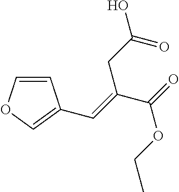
C1=COC=C1C=C(C(=O)OCC)CC(O)=O
